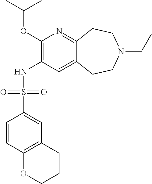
C1(OC(C)C)=C(NS(C2=CC3=C(C=C2)OCCC3)(=O)=O)C=C2C(=N1)CCN(CC)CC2
